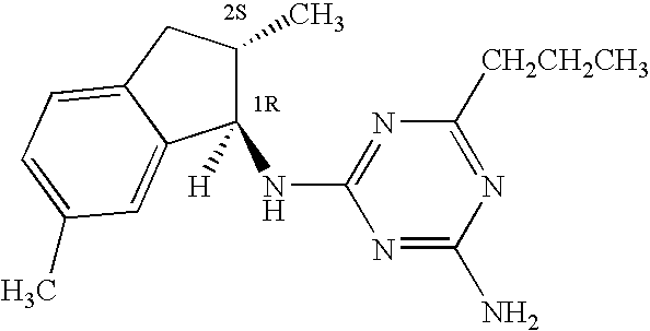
C1([H])(NC2=NC([CH2CH2CH3])=NC(N)=N2)C(C)CC2=CC=C(C)C=C12
